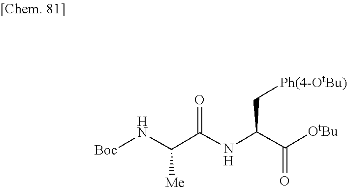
C(C(=O)[OtBu])(NC(C(N[Boc])[Me])=O)C[Ph(4-OtBu)]
